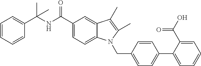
C1=C(C2=CC=C(CN3C4=CC=C(C(=O)NC(C5=CC=CC=C5)(C)C)C=C4C(C)=C3C)C=C2)C(C(O)=O)=CC=C1
